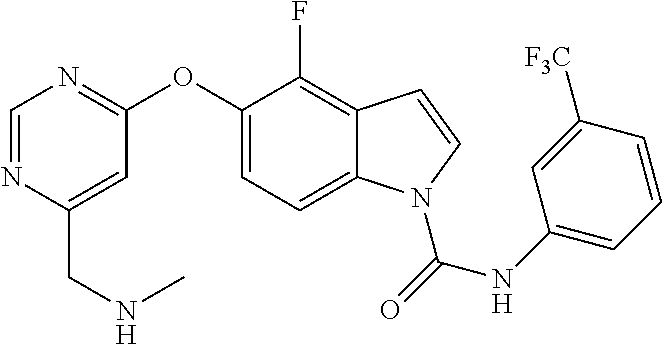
C(C1=CC(OC2=CC=C3C(=C2F)C=CN3C(NC2=CC=CC([F3C])=C2)=O)=NC=N1)NC
